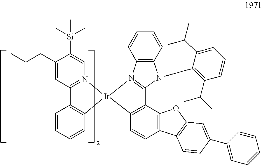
C1=C(CC(C)C)C([Si](C)(C)C)=CN2=C1C1=C(C=CC=C1)[Ir]21C2=C(C3=N1C1=C(N3C3=C(C(C)C)C=CC=C3C(C)C)C=CC=C1)C1=C(C=C2)C2=C(O1)C=C(C1=CC=CC=C1)C=C2
